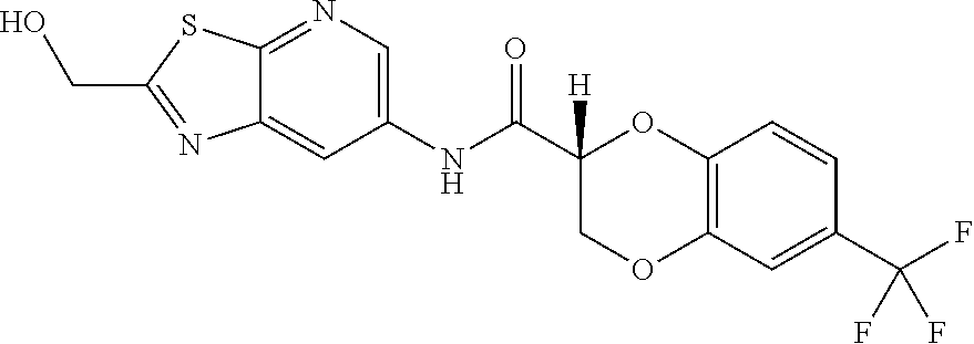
C1(NC(C2([H])COC3=C(O2)C=CC(C(F)(F)F)=C3)=O)=CN=C2C(=C1)N=C(CO)S2
